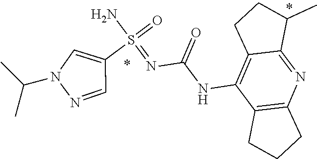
S(N)(=NC(=O)NC1=C2CCC(C)C2=NC2=C1CCC2)(=O)C1=CN(C(C)C)N=C1
